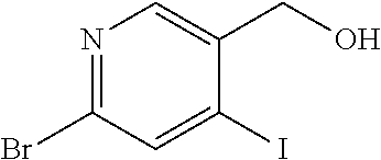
N1=C(Br)C=C(I)C(CO)=C1
